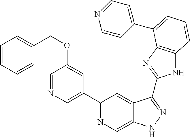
C1(C2=NC=C3C(=C2)C(C2=NC4=C(N2)C=CC=C4C2=CC=NC=C2)=NN3)=CN=CC(OCC2=CC=CC=C2)=C1
